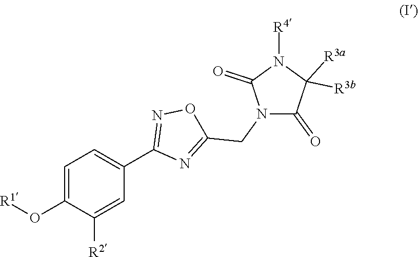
O([R1])C1=CC=C(C2=NOC(CN3C(=O)C([R3a])([R3b])N([R4])C3=O)=N2)C=C1[R2]
